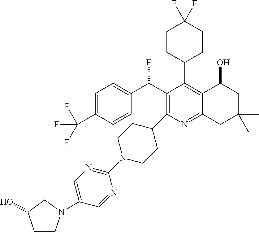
C1=C(C(F)(F)F)C=CC(C(C2=C(C3CCN(C4=NC=C(N5CCC(O)C5)C=N4)CC3)N=C3C(=C2C2CCC(F)(F)CC2)C(O)CC(C)(C)C3)F)=C1
